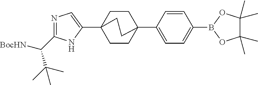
C1CC2(C3=CC=C(B4OC(C)(C)C(C)(C)O4)C=C3)CCC1(C1=CN=C(C(C(C)(C)C)[BocHN])N1)CC2
